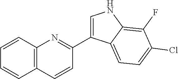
C12=C(C=CC=C1)N=C(C1=CNC3=C(F)C(Cl)=CC=C13)C=C2
